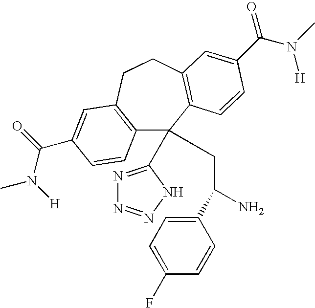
C12=C(CCC3=C(C1(C1=NN=NN1)CC(N)C1=CC=C(F)C=C1)C=CC(C(N(C)[H])=O)=C3)C=C(C(=O)N([H])C)C=C2
